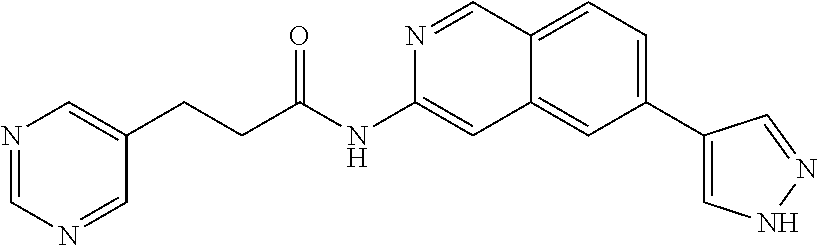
C(C(=O)NC1=CC2=CC(C3=CNN=C3)=CC=C2C=N1)CC1=CN=CN=C1
